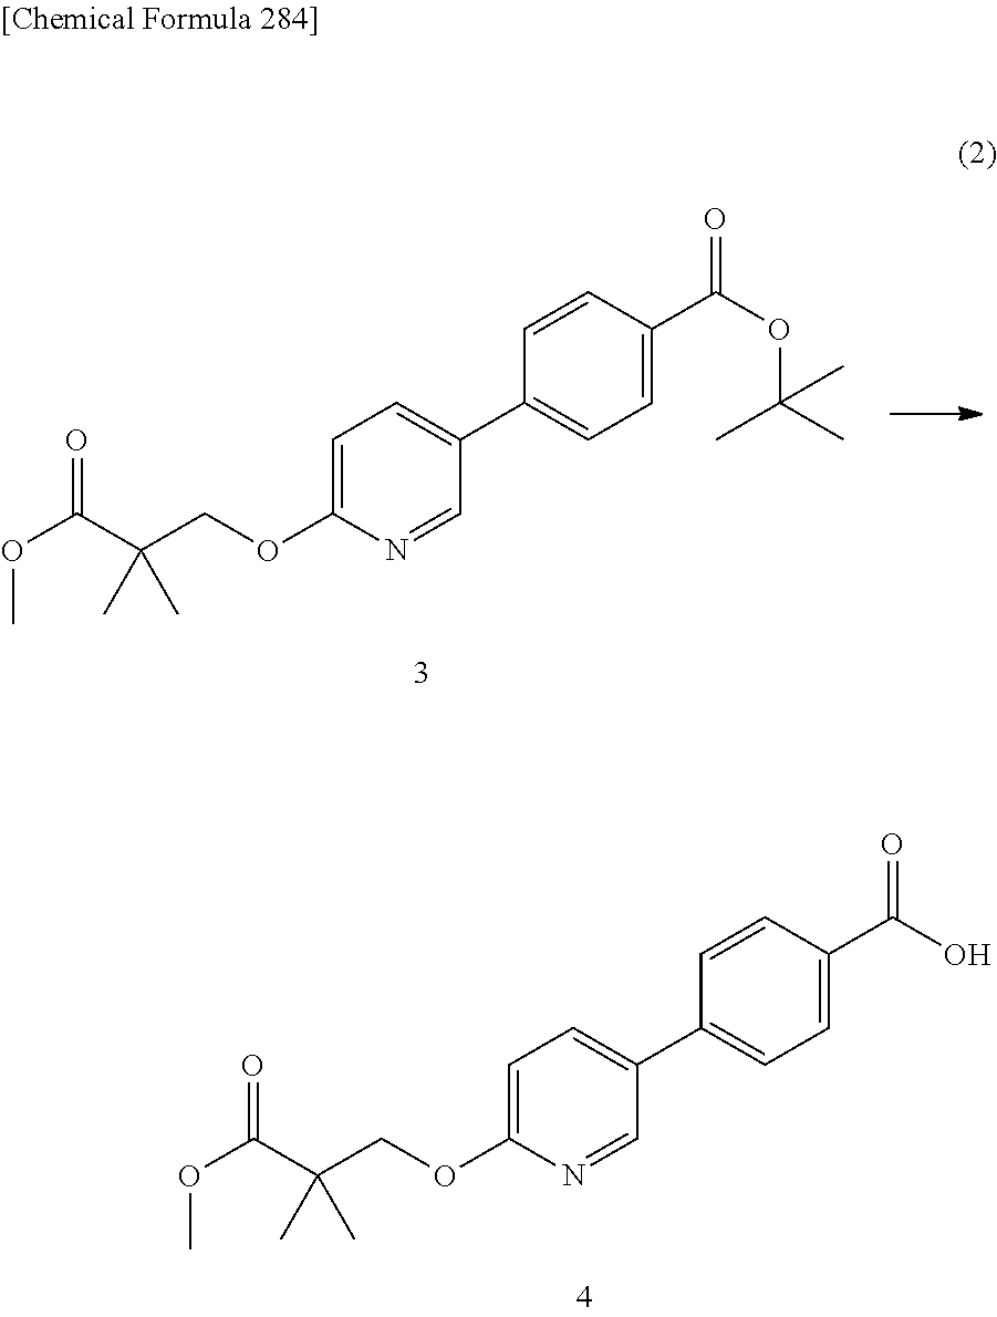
C1(C2=CC=C(OCC(C(OC)=O)(C)C)N=C2)=CC=C(C(=O)O)C=C1.C1(C2=CC=C(OCC(C(OC)=O)(C)C)N=C2)=CC=C(C(=O)OC(C)(C)C)C=C1
